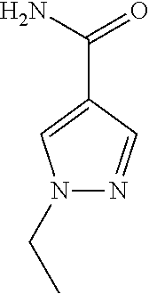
N1(CC)N=CC(C(=O)N)=C1
